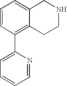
C1=CC(C2=CC=CC=N2)=C2C(=C1)CNCC2
